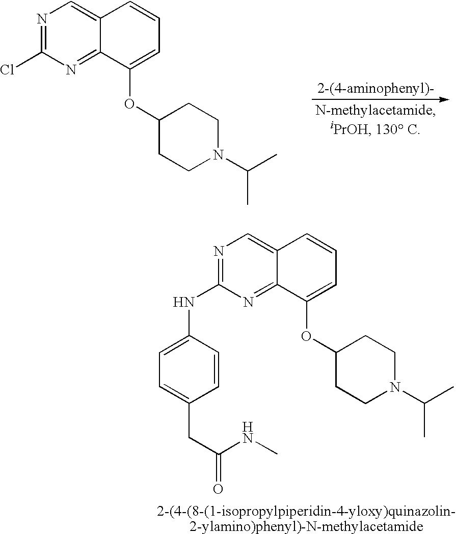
C12=CN=C(Cl)N=C1C(OC1CCN(C(C)C)CC1)=CC=C2.C12=CN=C(NC3=CC=C(CC(NC)=O)C=C3)N=C1C(OC1CCN(C(C)C)CC1)=CC=C2
